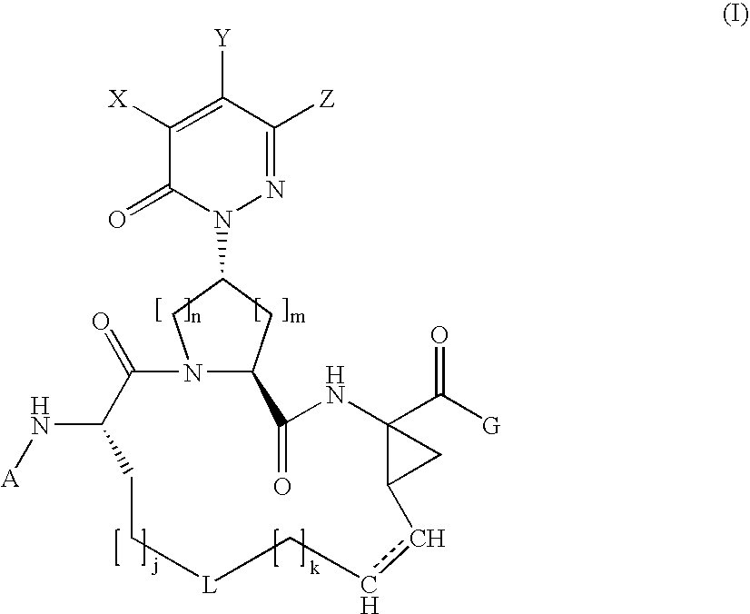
N12C(CC(N3N=C([Z])C([Y])=C([X])C3=O)C1)C(=O)NC1(C([G])=O)C(C1)ccC[L]CCC(N[A])C2=O
